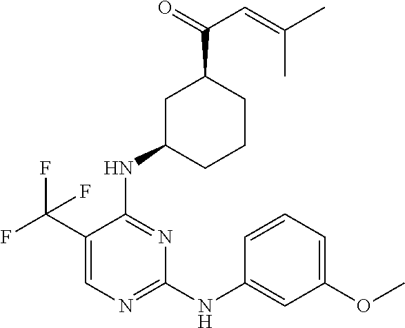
N(C1=NC=C(C(F)(F)F)C(NC2CCCC(C(C=C(C)C)=O)C2)=N1)C1=CC(OC)=CC=C1
